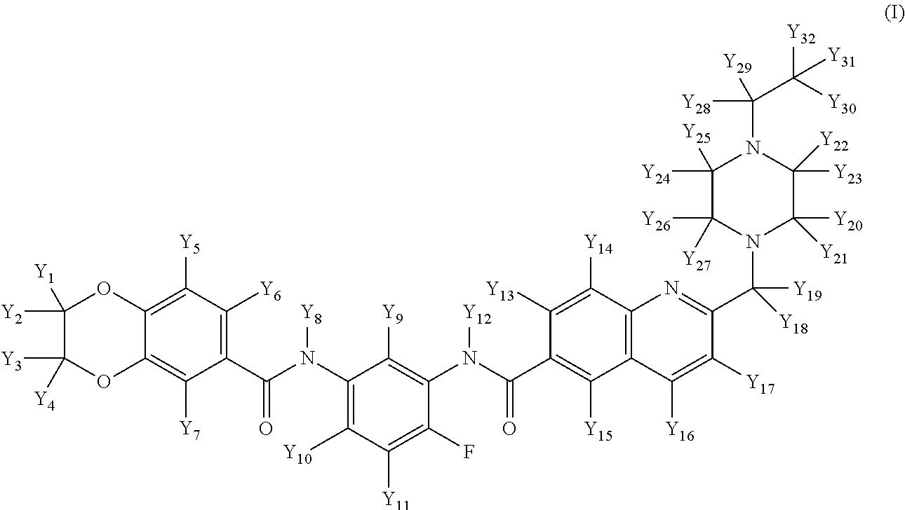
C12=C([Y5])C([Y6])=C(C(N(C3=C([Y10])C([Y11])=C(F)C(N(C(C4=C([Y15])C5=C(C([Y14])=C4[Y13])N=C(C([Y18])(N4C([Y20])([Y21])C([Y22])([Y23])N(C([Y29])(C([Y30])([Y32])[Y31])[Y28])C([Y25])([Y24])C4([Y26])[Y27])[Y19])C([Y17])=C5[Y16])=O)[Y12])=C3[Y9])[Y8])=O)C([Y7])=C1OC([Y3])([Y4])C([Y2])([Y1])O2
